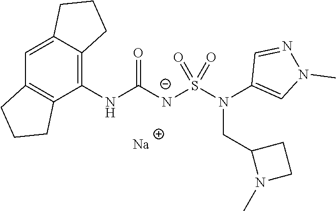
[Na].C12=CC3=C(C(NC([N-]S(N(C4=CN(C)N=C4)CC4N(C)CC4)(=O)=O)=O)=C1CCC2)CCC3
